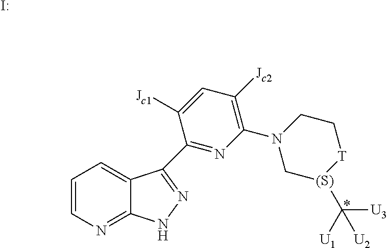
C1=CN=C2C(=C1)C(C1=NC(N3C[(S)](C([U3])([U1])[U2])[T]CC3)=C([Jc2])C=C1[Jc1])=NN2.I
